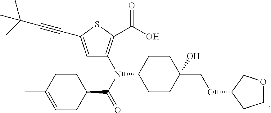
C1C(N(C(=O)C2CCC(C)=CC2)C2=C(C(O)=O)SC(C#CC(C)(C)C)=C2)CCC(COC2CCOC2)(O)C1
